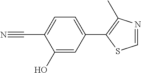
C1=C(C#N)C(O)=CC(C2=C(C)N=CS2)=C1
